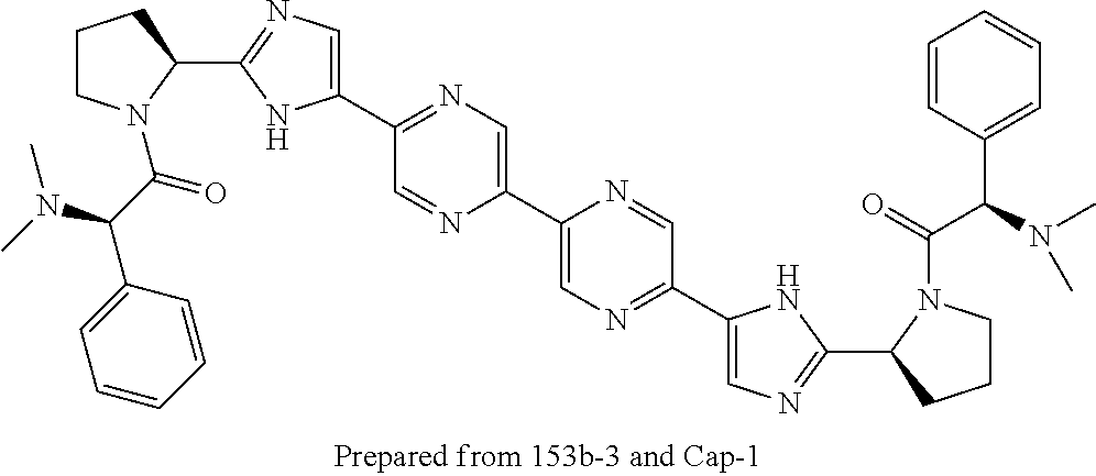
N1=C(C2=CN=C(C3CCCN3C(C(C3=CC=CC=C3)N(C)C)=O)N2)C=NC(C2=CN=C(C3=CN=C(C4CCCN4C(=O)C(N(C)C)C4=CC=CC=C4)N3)C=N2)=C1
